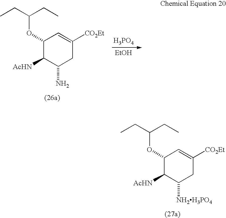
C1(OC(CC)CC)C([AcHN])C(N)CC([CO2Et])=C1.[H3PO4].[EtOH].C1(OC(CC)CC)C([AcHN])C([NH2H3PO4])CC([CO2Et])=C1
